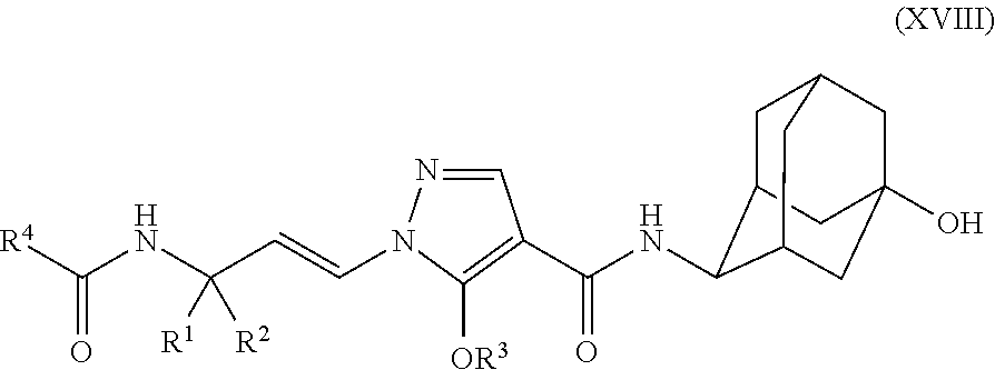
C(=CN1N=CC(C(NC2C3CC4CC(O)(CC2C4)C3)=O)=C1[OR3])C(NC([R4])=O)([R1])[R2]
